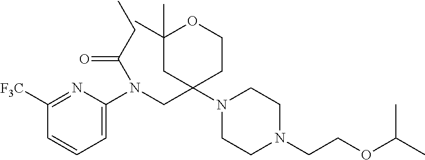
C1([F3C])=NC(N(CC2(N3CCN(CCOC(C)C)CC3)CCOC(C)(C)C2)C(CC)=O)=CC=C1
